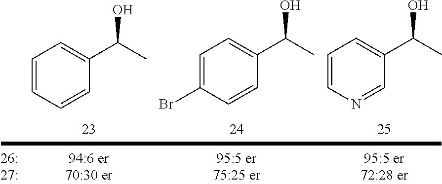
C1=CC=CC(C(C)O)=C1.C1=C(Br)C=CC(C(C)O)=C1.C1=CN=CC(C(C)O)=C1
